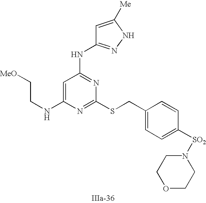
C1=C(NCC[MeO])N=C(SCC2=CC=C([SO2]N3CCOCC3)C=C2)N=C1NC1=NNC([Me])=C1
